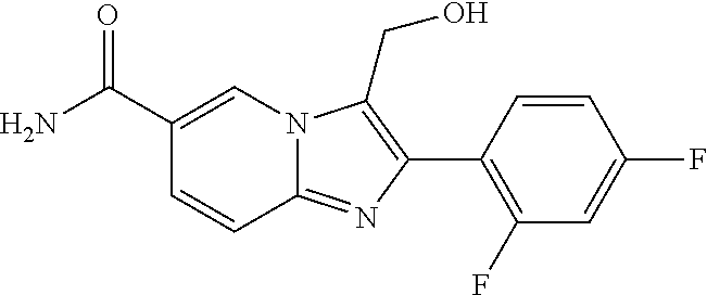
C1(C2=C(CO)N3C(=N2)C=CC(C(N)=O)=C3)=C(F)C=C(F)C=C1
